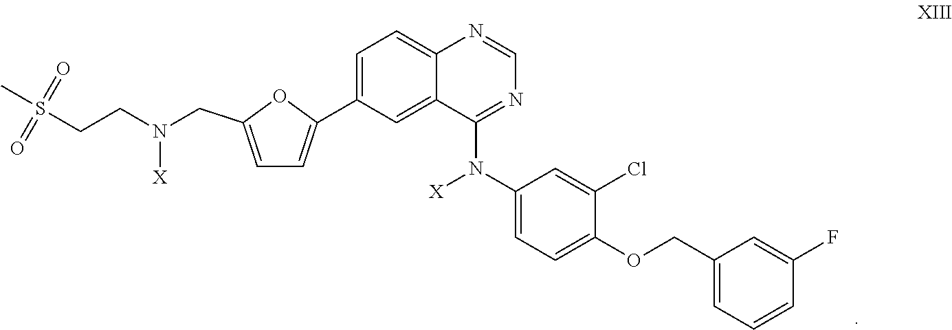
C1=C(C2=CC=C(CN(CCS(C)(=O)=O)[X])O2)C=C2C(=C1)N=CN=C2N(C1=CC=C(OCC2=CC=CC(F)=C2)C(Cl)=C1)[X]
